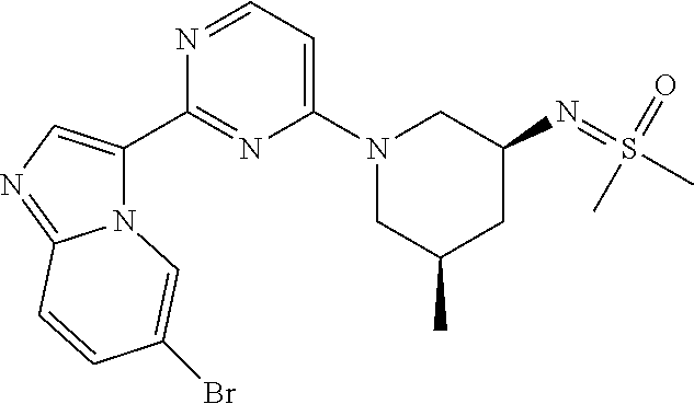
N12C(C3=NC(N4CC(C)CC(N=S(C)(=O)C)C4)=CC=N3)=CN=C1C=CC(Br)=C2
